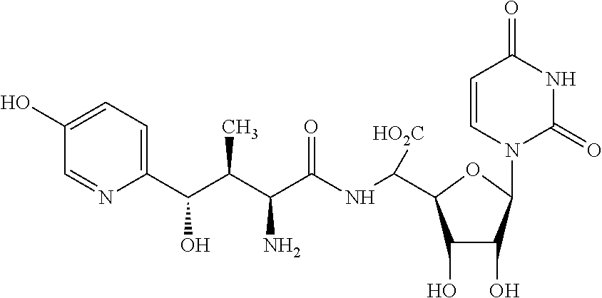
C1(C(C(C(C(NC([HO2C])C2C(O)C(O)C(N3C(=O)NC(=O)C=C3)O2)=O)N)C)O)=CC=C(O)C=N1
